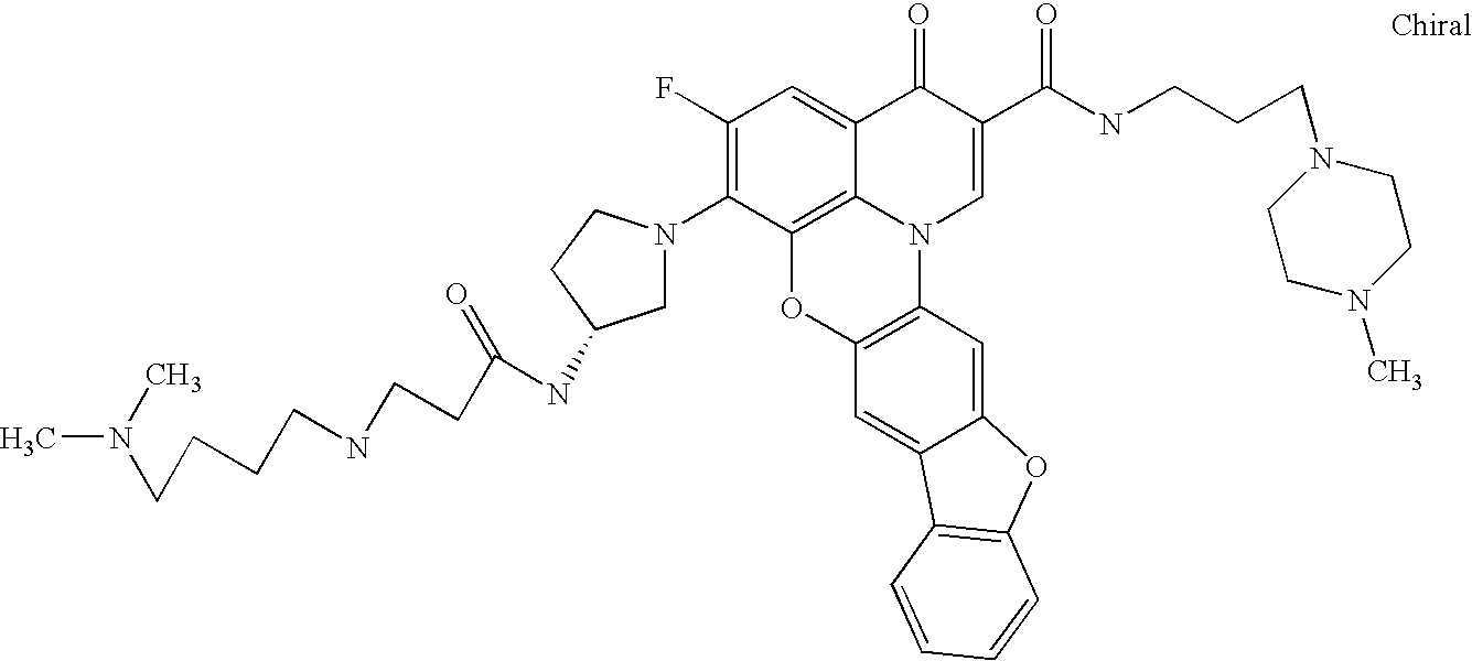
C1(F)=C(N2CC(NC(CCNCCCCN(C)C)=O)CC2)C2=C3C(=C1)C(=O)C(C(=O)NCCCN1CCN(C)CC1)=CN3C1=C(O2)C=C2C(=C1)OC1=C2C=CC=C1
